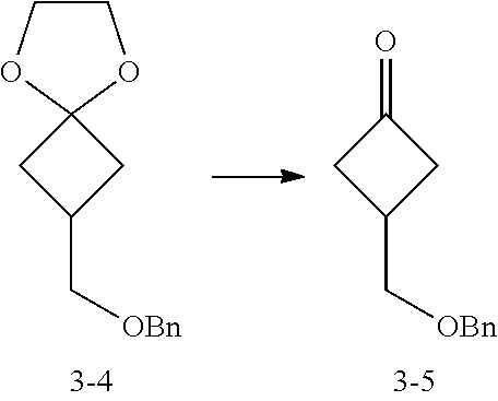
C1(C[OBn])CC2(C1)OCCO2.C1(C[OBn])CC(=O)C1
